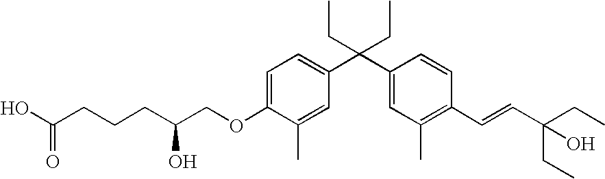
C1=C(OCC(O)CCCC(O)=O)C(C)=CC(C(C2=CC(C)=C(C=CC(CC)(CC)O)C=C2)(CC)CC)=C1
